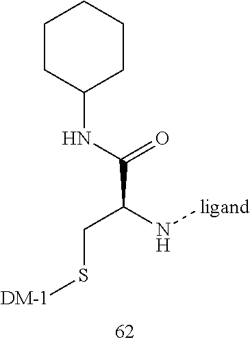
N(C(=O)C(N[ligand])CS[DM-1])C1CCCCC1
